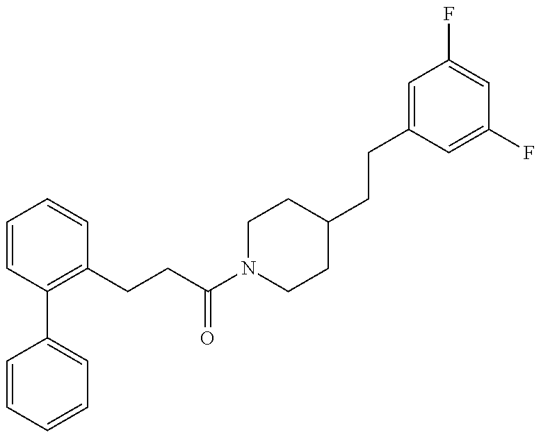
C1=CC=CC=C1C1=C(CCC(N2CCC(CCC3=CC(F)=CC(F)=C3)CC2)=O)C=CC=C1
